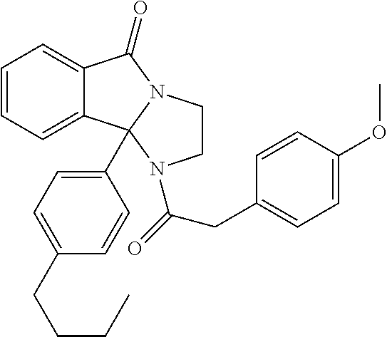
C1=CC=C2C(=C1)C1(C3=CC=C(CCCC)C=C3)N(C2=O)CCN1C(=O)CC1=CC=C(OC)C=C1
